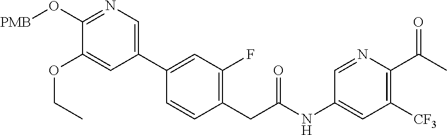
C1(NC(CC2=C(F)C=C(C3=CN=C(O[PMB])C(OCC)=C3)C=C2)=O)=CC([CF3])=C(C(C)=O)N=C1
